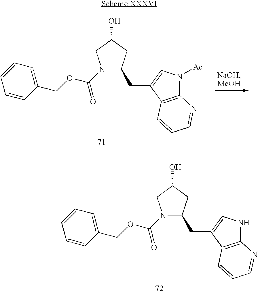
N1(C(OCC2=CC=CC=C2)=O)C(CC2=CNC3=C2C=CC=N3)CC(O)C1.N1(C(OCC2=CC=CC=C2)=O)C(CC2=CN([Ac])C3=C2C=CC=N3)CC(O)C1
